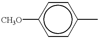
[CH3O]c1ccc(C)cc1
